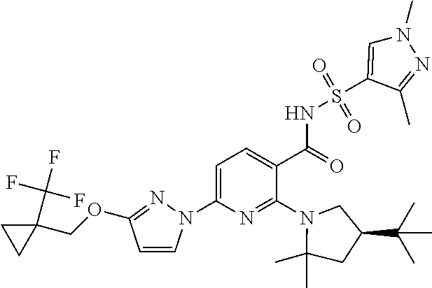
C1(C)(C)CC(C(C)(C)C)CN1C1=NC(N2C=CC(OCC3(C(F)(F)F)CC3)=N2)=CC=C1C(=O)NS(=O)(=O)C1=CN(C)N=C1C
